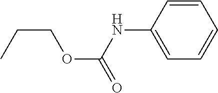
C1(NC(OCCC)=O)=CC=CC=C1
